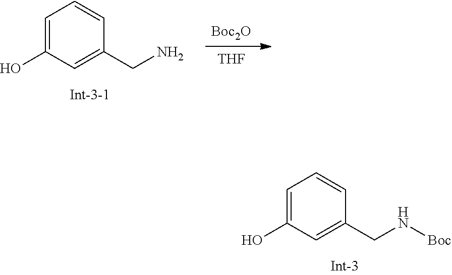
C1=C(O)C=C(CN[Boc])C=C1.C1=C(O)C=C(CN)C=C1.[Boc2O].[THF]
